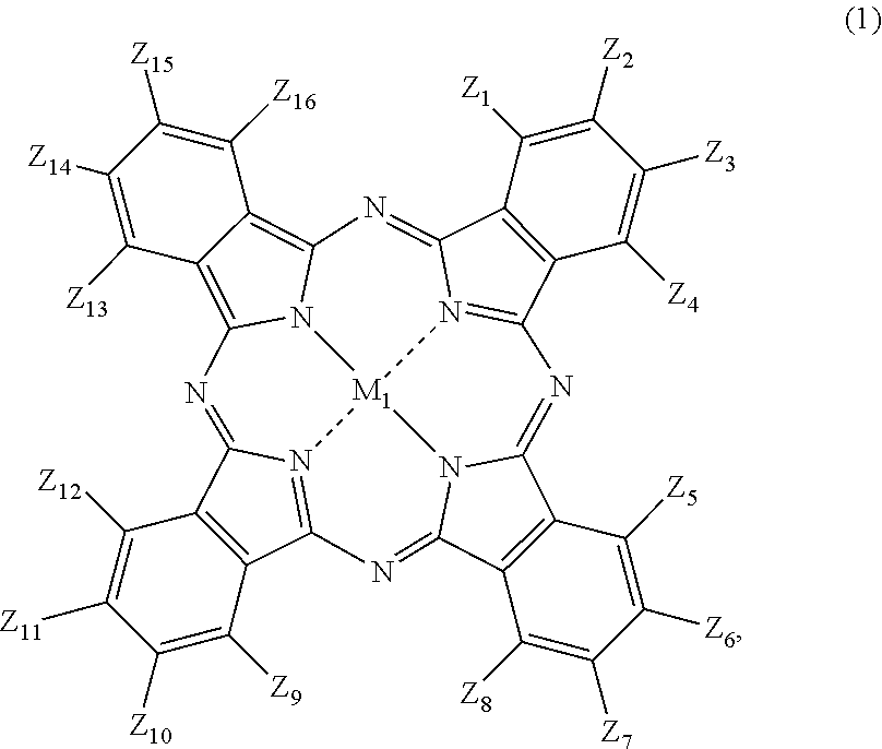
N1=C2C3=C(C4=NC5=N6C(=NC7=C8C(=C9N7[M1]6(N6=C1C1=C(C6=N9)C([Z1])=C([Z2])C([Z3])=C1[Z4])N24)C([Z16])=C([Z15])C([Z14])=C8[Z13])C1=C5C([Z9])=C([Z10])C([Z11])=C1[Z12])C([Z8])=C([Z7])C([Z6])=C3[Z5]
